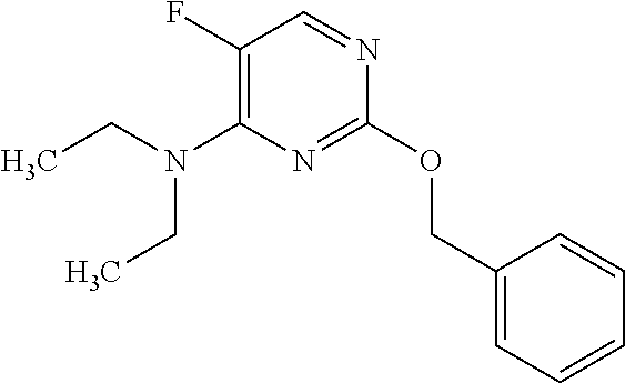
C1(F)=C(N(CC)CC)N=C(OCC2=CC=CC=C2)N=C1
